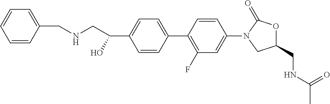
C1(N2CC(CNC(C)=O)OC2=O)=CC(F)=C(C2=CC=C(C(CNCC3=CC=CC=C3)O)C=C2)C=C1
